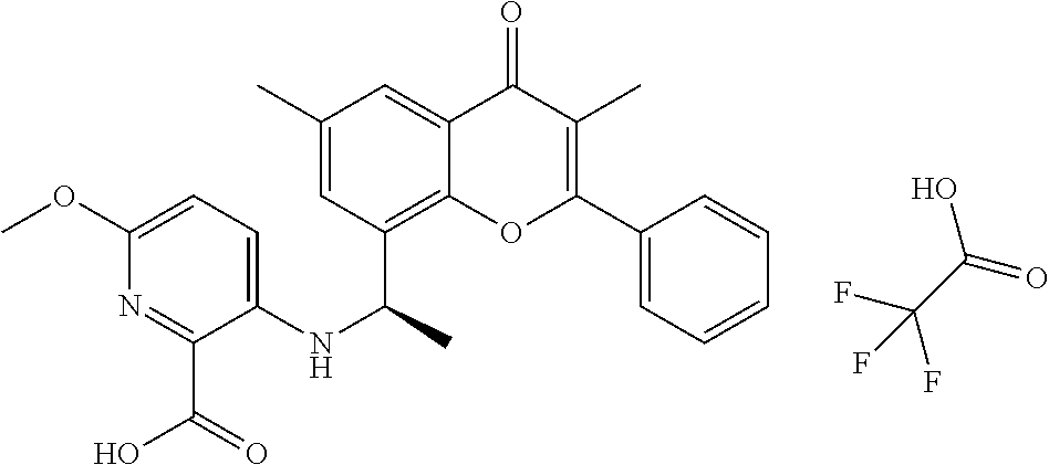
C1=CC=CC=C1C1=C(C)C(=O)C2=CC(C)=CC(C(NC3=CC=C(OC)N=C3C(=O)O)C)=C2O1.FC(F)(F)C(O)=O
